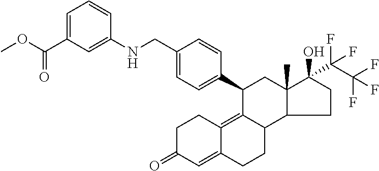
C1C(=O)C=C2C(=C3C(CC2)C2C(C)(CC3C3=CC=C(CNC4=CC(C(OC)=O)=CC=C4)C=C3)C(O)(C(C(F)(F)F)(F)F)CC2)C1
